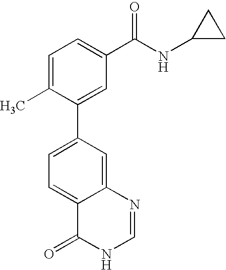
C12=CC(C3=CC(C(NC4CC4)=O)=CC=C3C)=CC=C1C(=O)NC=N2
